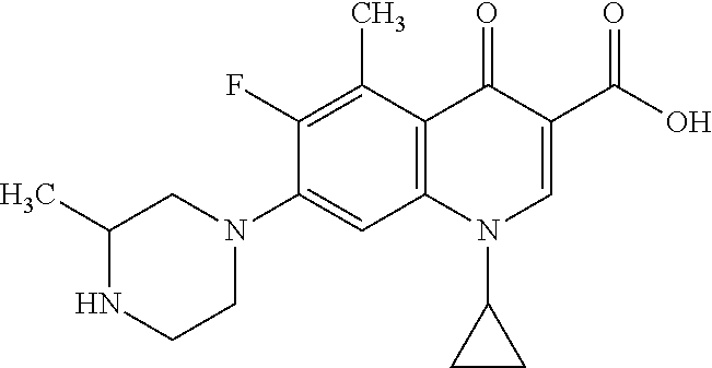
C12=C(C(C)=C(F)C(N3CC(C)NCC3)=C1)C(=O)C(C(=O)O)=CN2C1CC1
